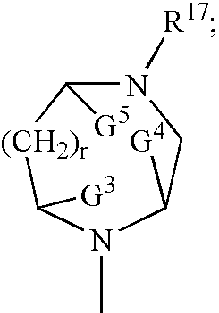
N1([R17])C([G5])[(CH2)r]C([G3])N(C)C([G4])C1
